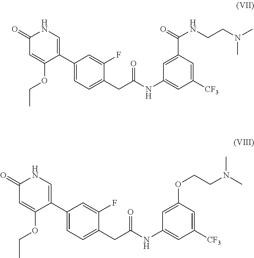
C1(=O)C=C(OCC)C(C2=CC=C(CC(NC3=CC([CF3])=CC(C(=O)NCCN(C)C)=C3)=O)C(F)=C2)=CN1.C1(=O)C=C(OCC)C(C2=CC=C(CC(NC3=CC([CF3])=CC(OCCN(C)C)=C3)=O)C(F)=C2)=CN1
